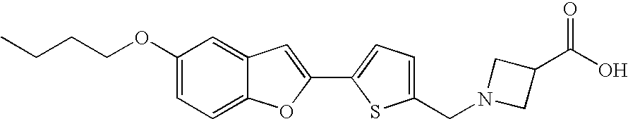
C1(OCCCC)=CC=C2C(=C1)C=C(C1=CC=C(CN3CC(C(O)=O)C3)S1)O2
